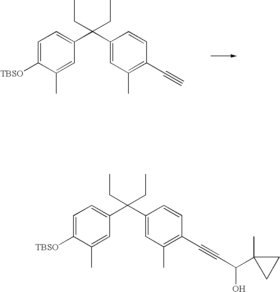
C1=C([TBSO])C(C)=CC(C(C2=CC(C)=C(C#C)C=C2)(CC)CC)=C1.C1=C([TBSO])C(C)=CC(C(C2=CC(C)=C(C#CC(O)C3(C)CC3)C=C2)(CC)CC)=C1
